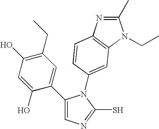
C1(C2=CC(CC)=C(O)C=C2O)=CN=C(S)N1C1=CC2=C(N=C(C)N2CC)C=C1
